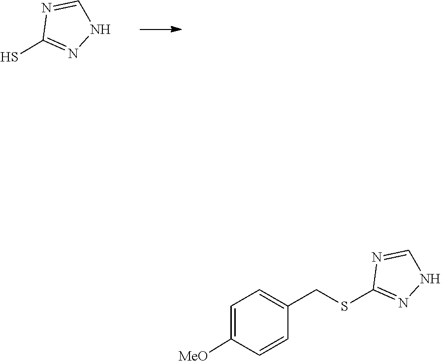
N1=CNN=C1S.C1([MeO])=CC=C(CSC2=NNC=N2)C=C1
